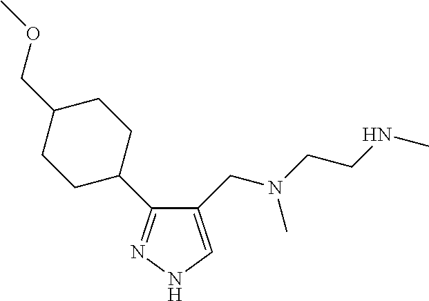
C1(CN(CCNC)C)=CNN=C1C1CCC(COC)CC1
